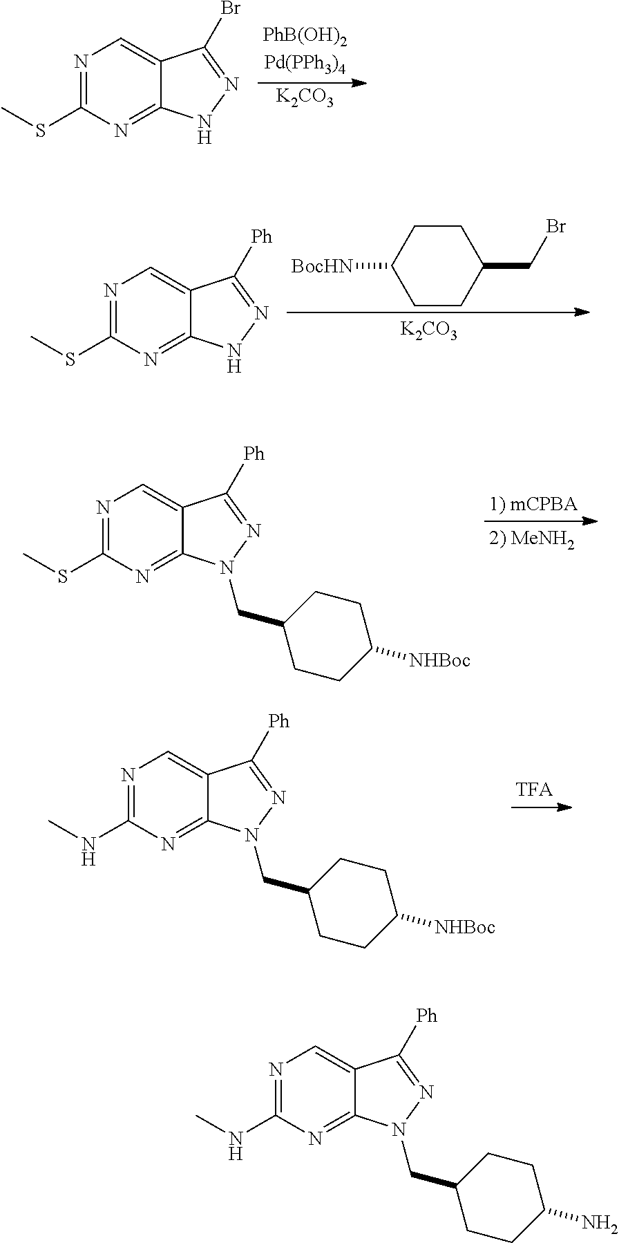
N1=C(SC)N=C2C(=C1)C([Ph])=NN2CC1CCC([NHBoc])CC1.[K2CO3].N1=C(SC)N=C2C(=C1)C(Br)=NN2.N1=C(NC)N=C2C(=C1)C([Ph])=NN2CC1CCC([NHBoc])CC1.C1CC([BocHN])CCC1CBr.N1=C(SC)N=C2C(=C1)C([Ph])=NN2.[K2CO3].N1=C(NC)N=C2C(=C1)C([Ph])=NN2CC1CCC(N)CC1
